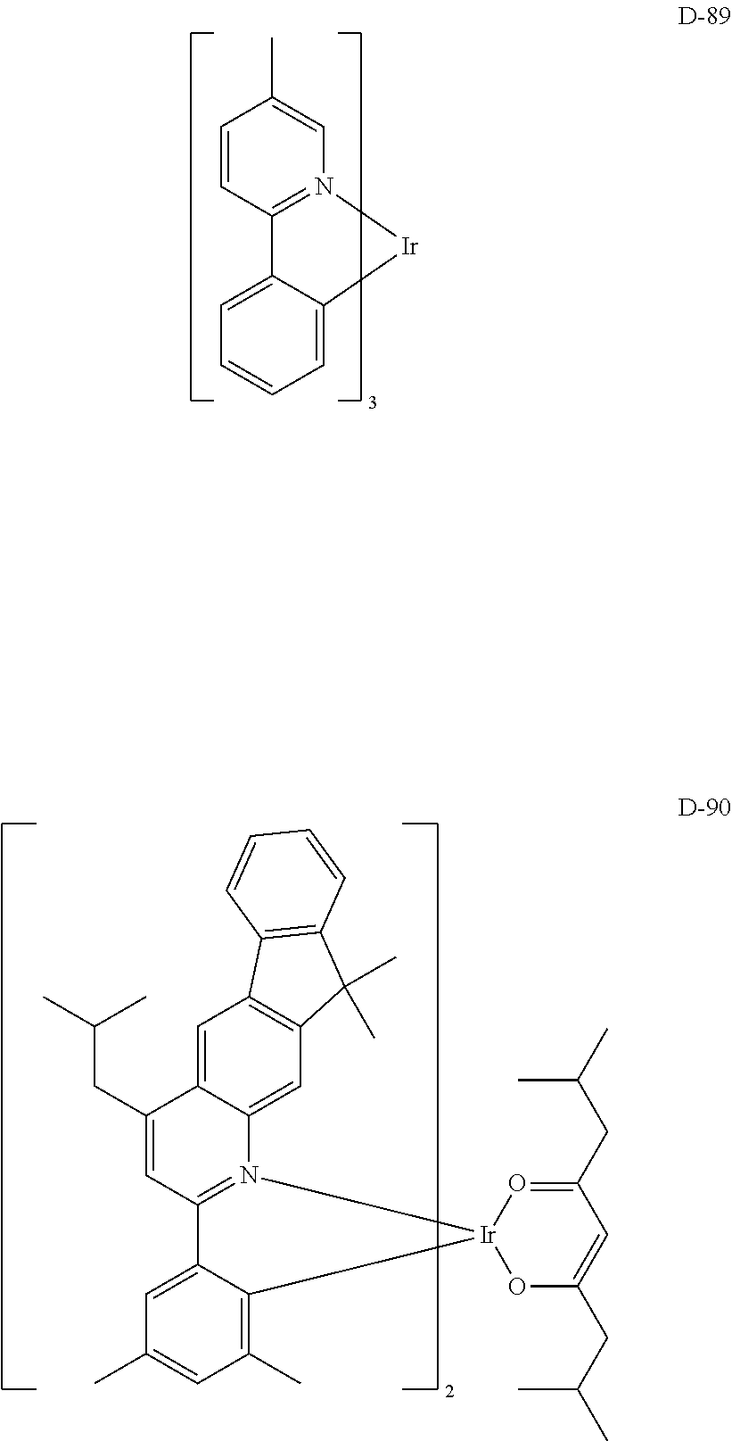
C1=C2C(=CC=C1)[Ir]N1=C2C=CC(C)=C1.C1=C2C(=C(C)C=C1C)[Ir]1(N3=C2C=C(CC(C)C)C2=CC4=C(C=C32)C(C)(C)C2=C4C=CC=C2)OC(CC(C)C)=CC(CC(C)C)=O1
